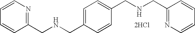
C1(CNCC2=CC=C(CNCC3=NC=CC=C3)C=C2)=NC=CC=C1.[2HCl]
